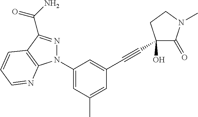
C12=C(C(C(N)=O)=NN1C1=CC(C)=CC(C#CC3(O)C(=O)N(C)CC3)=C1)C=CC=N2
